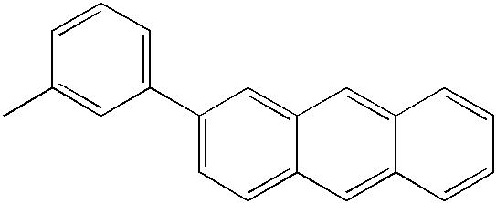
CC1=CC(C2=CC=C3C(=C2)C=C2C(=C3)C=CC=C2)=CC=C1
